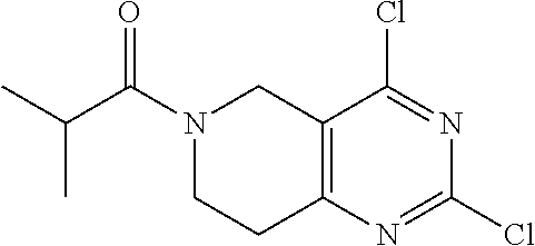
C12=C(N=C(Cl)N=C1Cl)CCN(C(C(C)C)=O)C2
